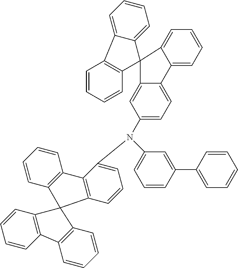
C1=CC2=C(C=C1)C1=C(C=CC=C1N(C1=CC=CC(C3=CC=CC=C3)=C1)C1=CC=C3C(=C1)C1(C4=CC=CC=C34)C3=CC=CC=C3C3=C1C=CC=C3)C21C2=C(C=CC=C2)C2=C1C=CC=C2
